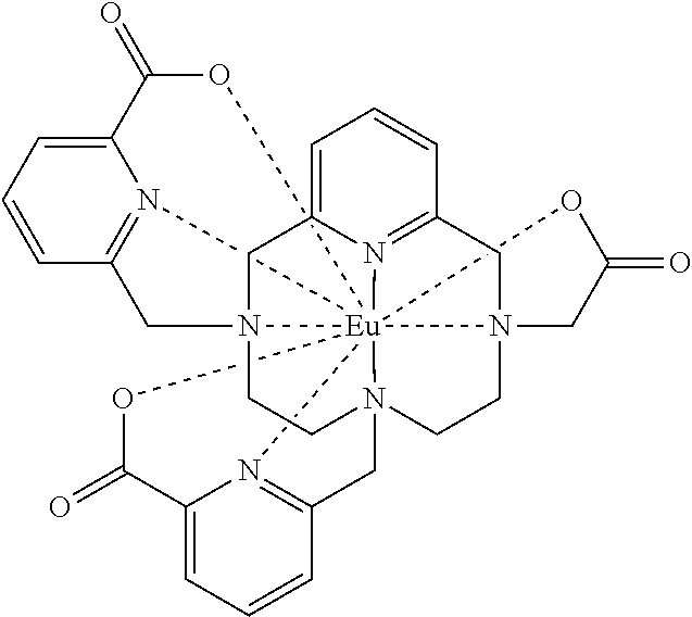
C1=C2N3=C(C=C1)CN14CCN56CCN7(C2)CC2=N8C(=CC=C2)C(=O)O[Eu]371582(N1=C(C6)C=CC=C1C(=O)O2)OC(=O)C4
